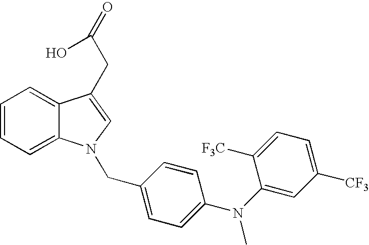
C1=CC=C2C(=C1)C(CC(=O)O)=CN2CC1=CC=C(N(C2=CC([CF3])=CC=C2[F3C])C)C=C1
